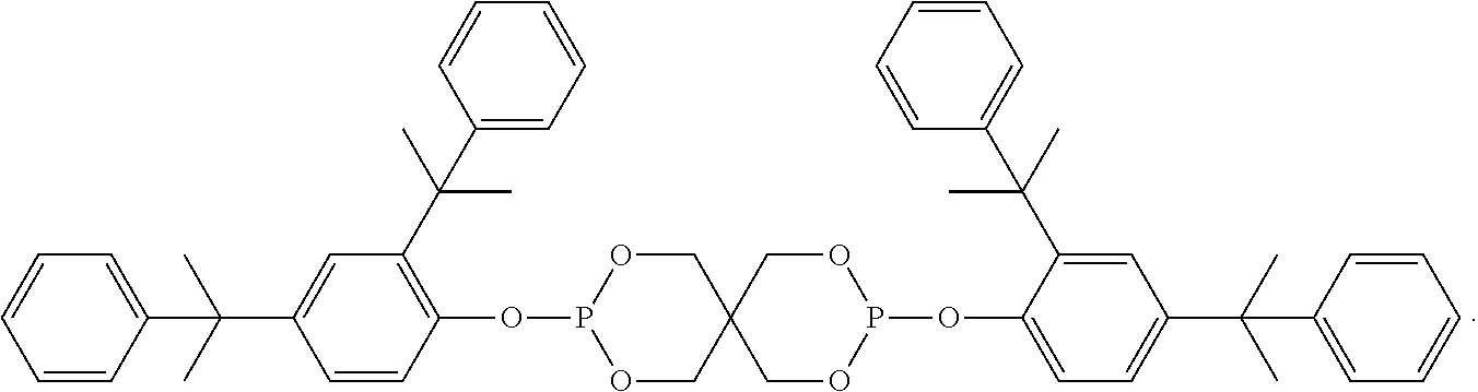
C1=CC(C(C)(C)C2=CC(C(C3=CC=CC=C3)(C)C)=C(OP3OCC4(CO3)COP(OC3=CC=C(C(C)(C)C5=CC=CC=C5)C=C3C(C3=CC=CC=C3)(C)C)OC4)C=C2)=CC=C1
